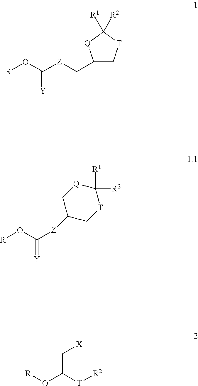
[R]OC([Z]CC1C[T]C([R2])([R1])[Q]1)=[Y].[R]OC([T][R2])C[X].[R]OC(=[Y])[Z]C1C[T]C([R1])([R2])[Q]C1
